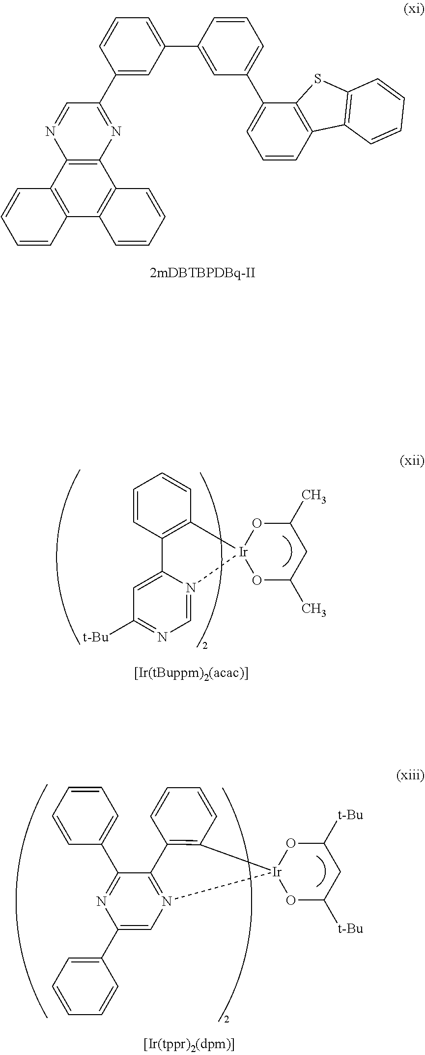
C12=C(C3=C(C4=C1C=CC=C4)C=CC=C3)N=CC(C1=CC(C3=CC(C4=CC=CC5=C4SC4=C5C=CC=C4)=CC=C3)=CC=C1)=N2.C1=CC2=C(C=C1)[Ir]1(N3=CN=C([t-Bu])C=C23)OC(C)CC(C)O1.N12=C(C(C3=CC=CC=C3)=NC(C3=CC=CC=C3)=C1)C1=C([Ir]23OC([t-Bu])CC([t-Bu])O3)C=CC=C1
